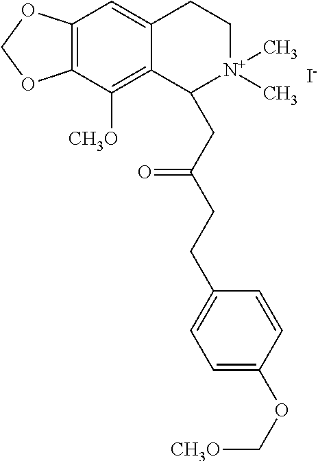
[I-].C12=C(C([CH3O])=C3C(=C1)CC[N+](C)(C)C3CC(CCC1=CC=C(OC[CH3O])C=C1)=O)OCO2
